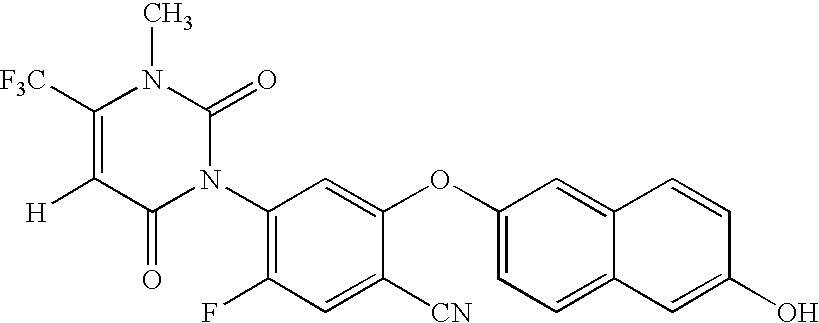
C1=C(OC2=CC(N3C(=O)N(C)C([F3C])=C([H])C3=O)=C(F)C=C2[CN])C=C2C(=C1)C=C(O)C=C2
